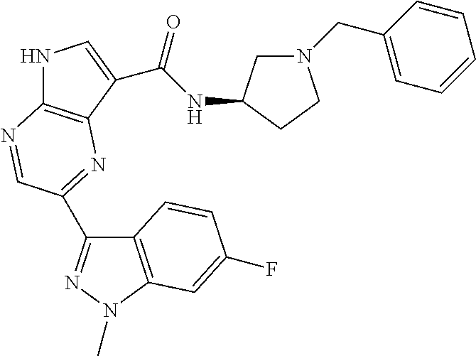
C12=C(N(C)N=C1C1=NC3=C(NC=C3C(NC3CN(CC4=CC=CC=C4)CC3)=O)N=C1)C=C(F)C=C2
